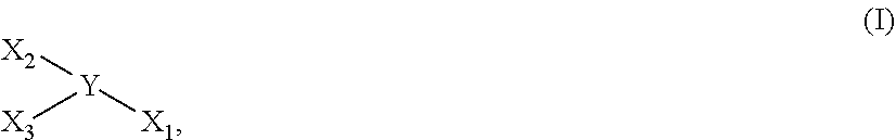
[X3][Y]([X1])[X2]
